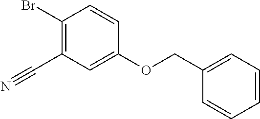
C(C1=C(Br)C=CC(OCC2=CC=CC=C2)=C1)#N
